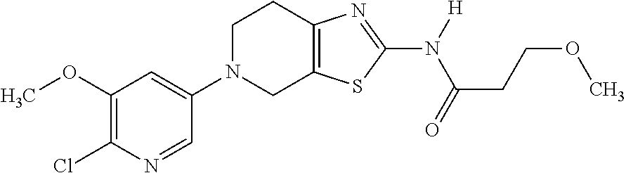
C1(OC)=C(Cl)N=CC(N2CC3=C(CC2)N=C(N([H])C(=O)CCOC)S3)=C1
